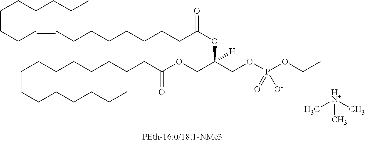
C(CCC=CCCCCCCCC(OC(COP(OCC)(=O)[O-])(COC(CCCCCCCCCCCCCCC)=O)[H])=O)CCCCC.C[HN+](C)C
